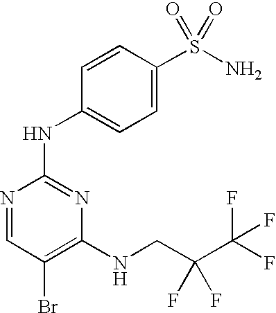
N1=CC(Br)=C(NCC(C(F)(F)F)(F)F)N=C1NC1=CC=C(S(N)(=O)=O)C=C1
